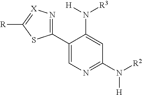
[R]C1=[X]N=C(C2=CN=C(N([R2])[H])C=C2N([R3])[H])S1
